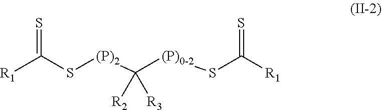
C(S[(P)2]C(PSC([R1])=S)([R2])[R3])([R1])=S
